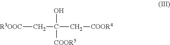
[R3OOC]CC(C[COOR4])(O)[COOR5]
